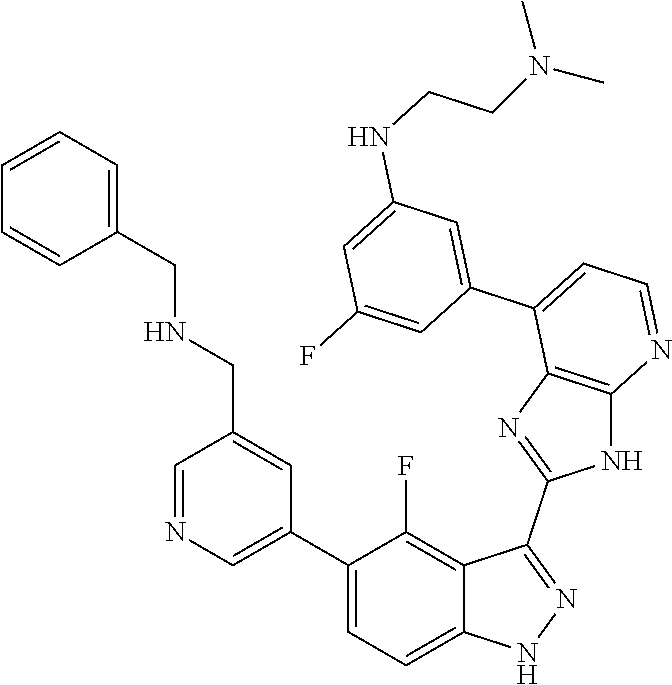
C1=NC=C(C2=CC=C3C(=C2F)C(C2=NC4=C(N2)N=CC=C4C2=CC(NCCN(C)C)=CC(F)=C2)=NN3)C=C1CNCC1=CC=CC=C1
